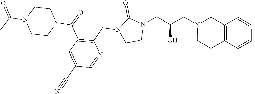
C12=C(C=CC=C1)CCN(CC(CN1C(=O)N(CC3=C(C(N4CCN(C(C)=O)CC4)=O)C=C(C#N)C=N3)CC1)O)C2
